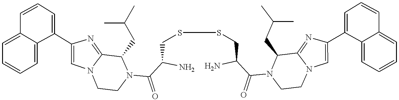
C1=CC=C(C2=CN3C(=N2)C(CC(C)C)N(C(C(N)CSSCC(N)C(N2CCN4C=C(C5=CC=CC6=CC=CC=C65)N=C4C2CC(C)C)=O)=O)CC3)C2=CC=CC=C12
